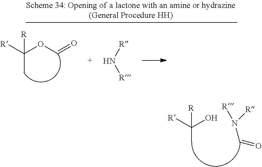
[R]C(C)(O)[R].N(C=O)([R])[R].[R]C(C)(OC=O)[R].N([R])[R]
